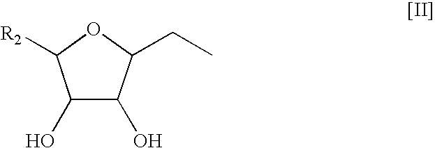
C1(O)C(O)C(CC)OC1[R2]
